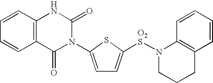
C12=C(C=CC=C1)NC(=O)N(C1=CC=C([O2S]N3CCCC4=C3C=CC=C4)S1)C2=O
